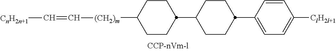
[(CH2)m](C=C[CnH2n+1])C1CCC(C2CCC(C3=CC=C([ClH2l+1])C=C3)CC2)CC1
